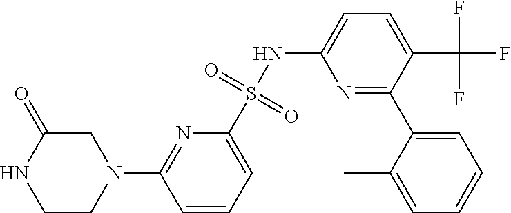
C1CN(C2=NC(S(NC3=CC=C(C(F)(F)F)C(C4=CC=CC=C4C)=N3)(=O)=O)=CC=C2)CC(=O)N1
